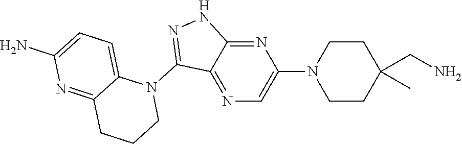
N1(C2=NNC3=NC(N4CCC(C)(CN)CC4)=CN=C23)C2=CC=C(N)N=C2CCC1
